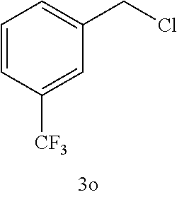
C1=CC([CF3])=CC(CCl)=C1
